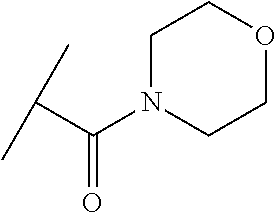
C(C(C)C)(N1CCOCC1)=O
